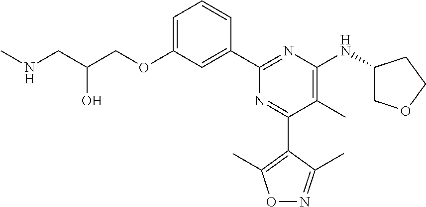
C1=C(OCC(CNC)O)C=C(C2=NC(NC3COCC3)=C(C)C(C3=C(C)ON=C3C)=N2)C=C1
